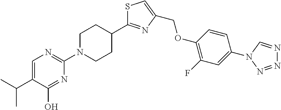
C1=C(C(C)C)C(O)=NC(N2CCC(C3=NC(COC4=C(F)C=C(N5C=NN=N5)C=C4)=CS3)CC2)=N1
